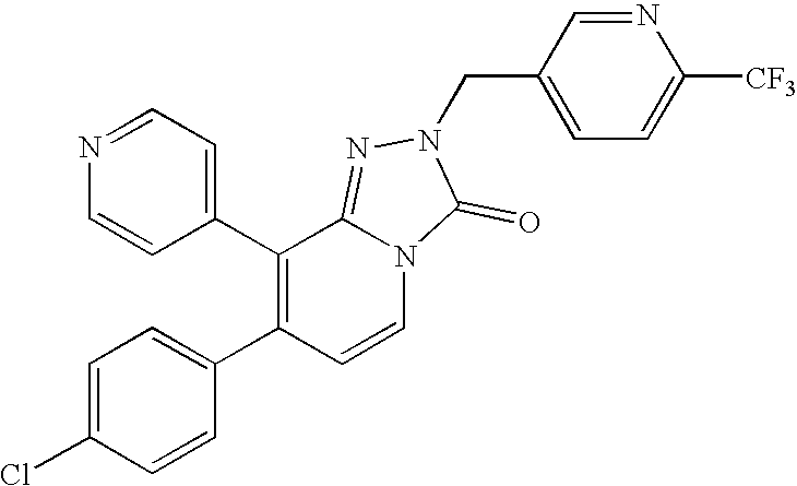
C1(C2=CC=NC=C2)=C(C2=CC=C(Cl)C=C2)C=CN2C1=NN(CC1=CC=C([CF3])N=C1)C2=O
